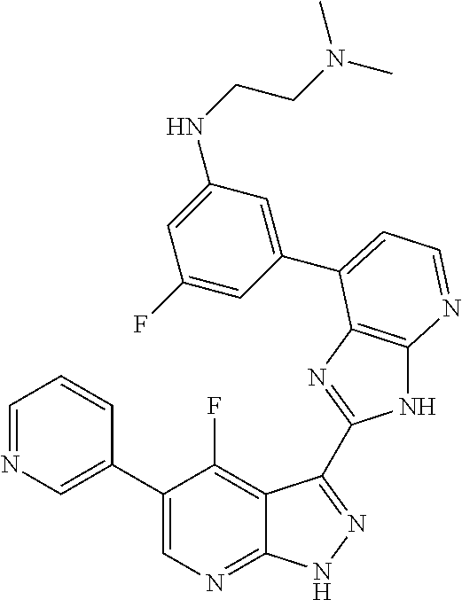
C1=NC=C(C2=CN=C3C(=C2F)C(C2=NC4=C(N2)N=CC=C4C2=CC(NCCN(C)C)=CC(F)=C2)=NN3)C=C1
